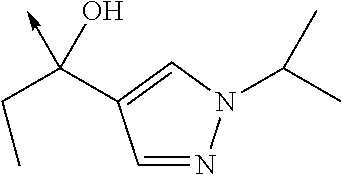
C1=NN(C(C)C)C=C1C(CC)(O)->C
